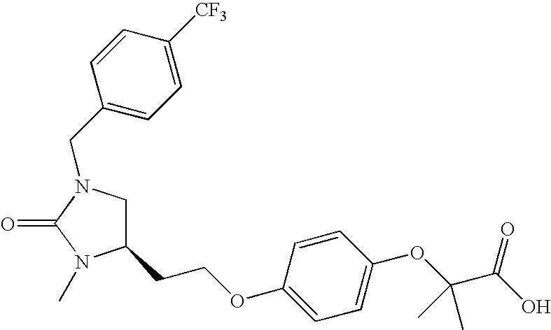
C1(CCOC2=CC=C(OC(C(O)=O)(C)C)C=C2)CN(CC2=CC=C([CF3])C=C2)C(=O)N1C
